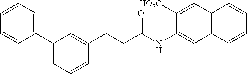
C1(C2=CC=CC(CCC(NC3=CC4=C(C=C3[HO2C])C=CC=C4)=O)=C2)=CC=CC=C1
